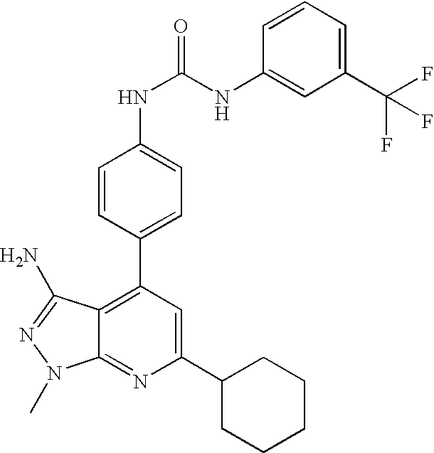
C1=CC(C2=C3C(=NC(C4CCCCC4)=C2)N(C)N=C3N)=CC=C1NC(NC1=CC(C(F)(F)F)=CC=C1)=O
